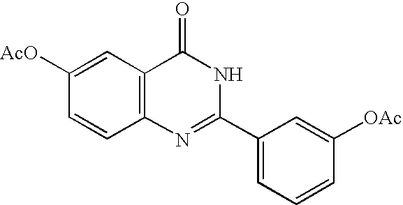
C12=C(C=C([AcO])C=C1)C(=O)NC(C1=CC=CC([OAc])=C1)=N2
